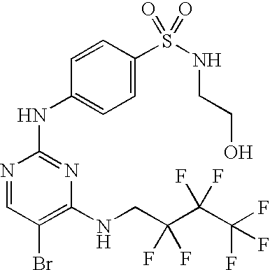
N1=CC(Br)=C(NCC(F)(F)C(F)(F)C(F)(F)F)N=C1NC1=CC=C(S(NCCO)(=O)=O)C=C1
